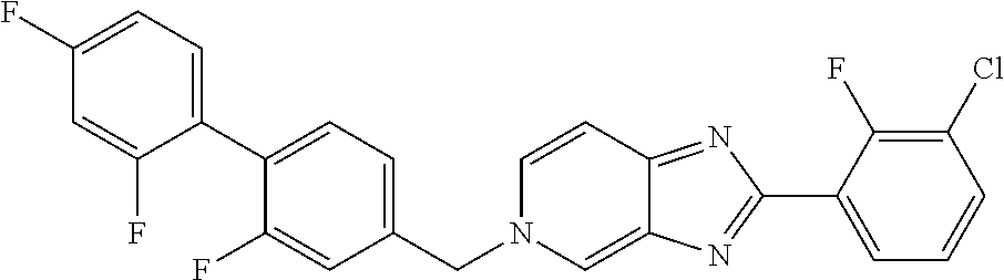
C1(C2=NC3=CN(CC4=CC=C(C5=CC=C(F)C=C5F)C(F)=C4)C=CC3=N2)=CC=CC(Cl)=C1F
